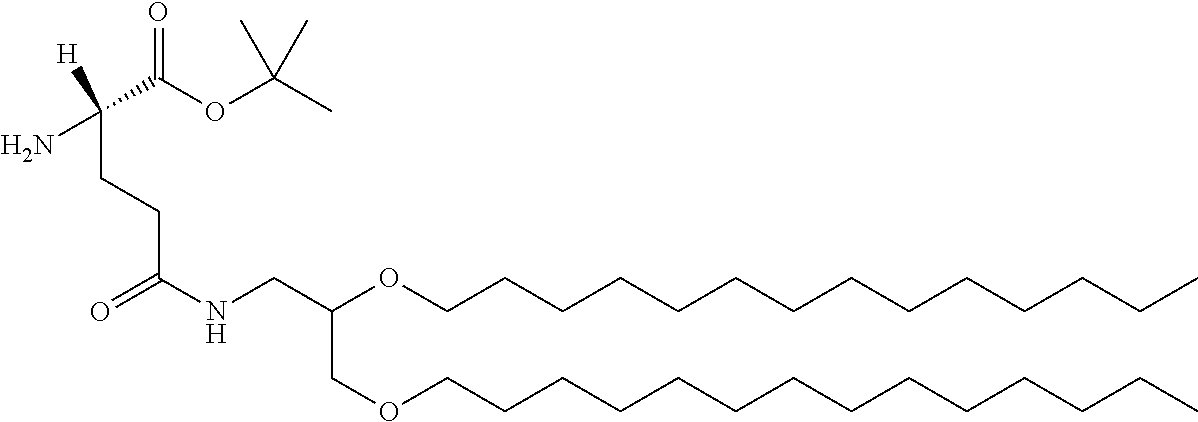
C(COCCCCCCCCCCCCCC)(OCCCCCCCCCCCCCC)CNC(=O)CCC(N)(C(OC(C)(C)C)=O)[H]
